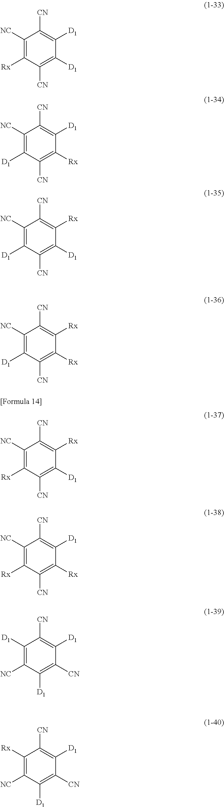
C1([NC])=C([Rx])C([CN])=C([D1])C([D1])=C1[CN].C1([NC])=C([D1])C([CN])=C([Rx])C([D1])=C1[CN].C1([NC])=C([D1])C([CN])=C([Rx])C([Rx])=C1[CN].C1([NC])=C([D1])C([CN])=C([D1])C([Rx])=C1[CN].C1([NC])=C([Rx])C([CN])=C([D1])C([Rx])=C1[CN].C1([NC])=C([Rx])C([CN])=C([Rx])C([D1])=C1[CN].C1([D1])=C([NC])C([D1])=C([CN])C([D1])=C1[CN].C1([Rx])=C([NC])C([D1])=C([CN])C([D1])=C1[CN]
